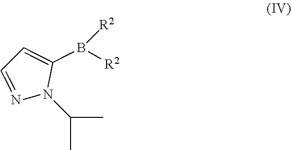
C(C)(C)N1C(B([R2])[R2])=CC=N1
